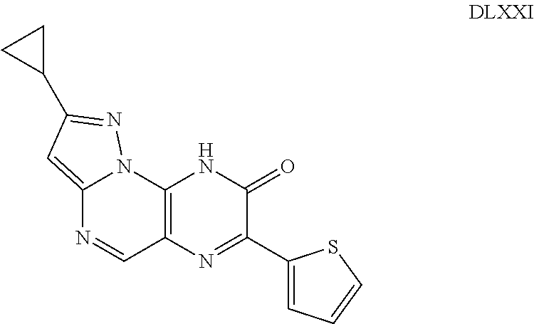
C12=C(C=NC3=CC(C4CC4)=NN13)N=C(C1=CC=CS1)C(=O)N2
